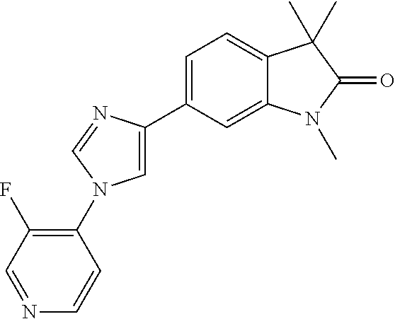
C1=C(C2=CC=C3C(=C2)N(C)C(=O)C3(C)C)N=CN1C1=C(F)C=NC=C1
